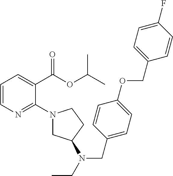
C1=CN=C(N2CC(N(CC)CC3=CC=C(OCC4=CC=C(F)C=C4)C=C3)CC2)C(C(OC(C)C)=O)=C1
